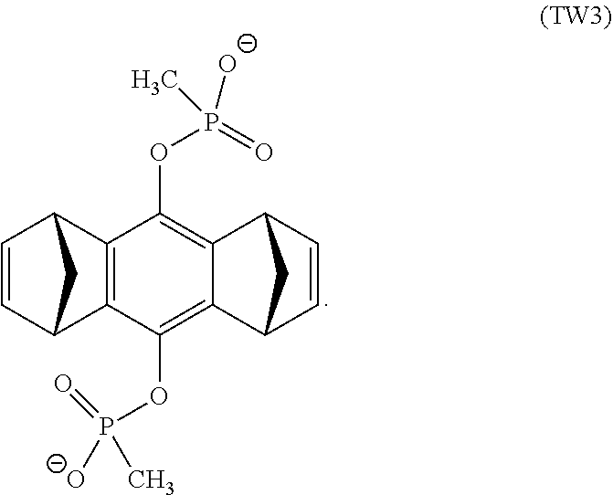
C1(OP(C)([O-])=O)=C2C(=C(OP(=O)([O-])C)C3=C1C1C=CC3C1)C1C=CC2C1
